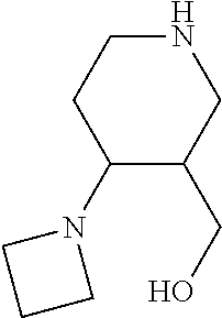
C1(N2CCC2)C(CO)CNCC1
